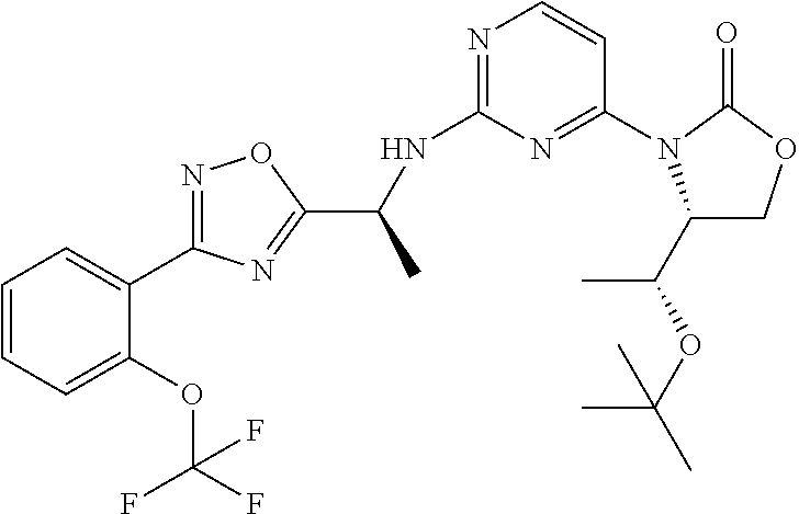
C1=CC=C(OC(F)(F)F)C(C2=NOC(C(NC3=NC=CC(N4C(C(OC(C)(C)C)C)COC4=O)=N3)C)=N2)=C1
